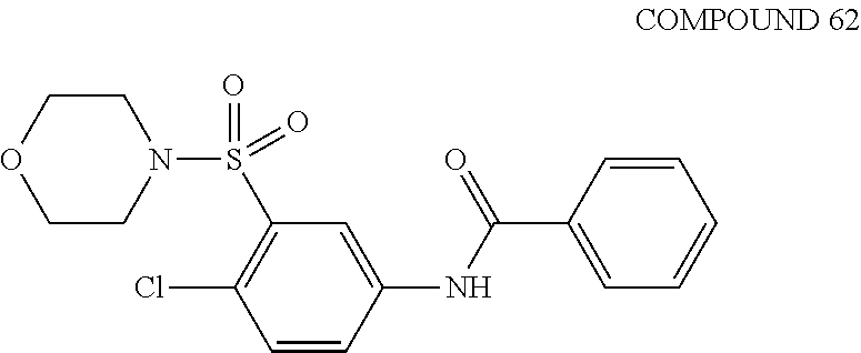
C1(S(N2CCOCC2)(=O)=O)=C(Cl)C=CC(NC(C2=CC=CC=C2)=O)=C1
